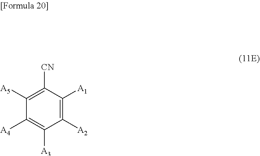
C1([A2])=C([A1])C([CN])=C([A5])C([A4])=C1[A3]
